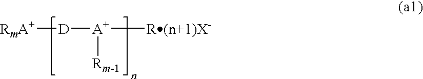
[RmA+][D][A+]([R(n+1)X-])[Rm-1]
